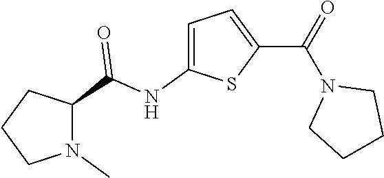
C1=C(NC(C2CCCN2C)=O)SC(C(N2CCCC2)=O)=C1
